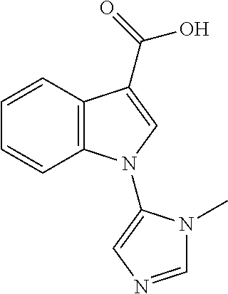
C1=CC2=C(C=C1)N(C1=CN=CN1C)C=C2C(=O)O
